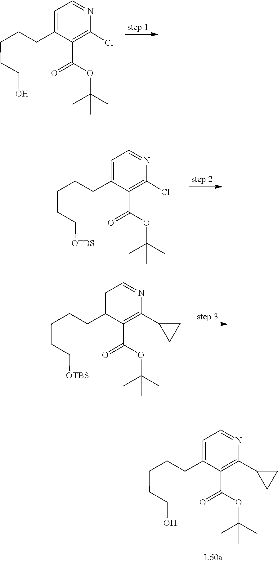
C1=NC(C2CC2)=C(C(OC(C)(C)C)=O)C(CCCCCO)=C1.C1=NC(Cl)=C(C(OC(C)(C)C)=O)C(CCCCCO)=C1.C1=NC(Cl)=C(C(OC(C)(C)C)=O)C(CCCCC[OTBS])=C1.C1(CCCCC[OTBS])=CC=NC(C2CC2)=C1C(OC(C)(C)C)=O
